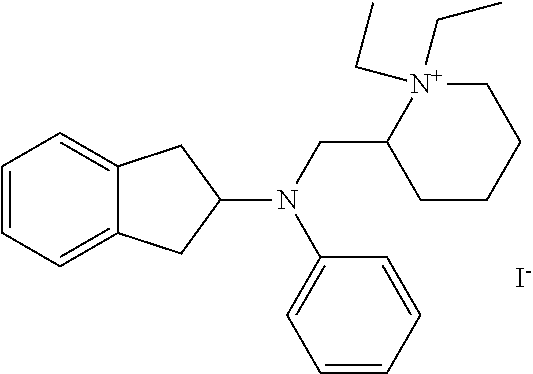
[I-].C1=CC=C2C(=C1)CC(N(CC1CCCC[N+]1(CC)CC)C1=CC=CC=C1)C2
